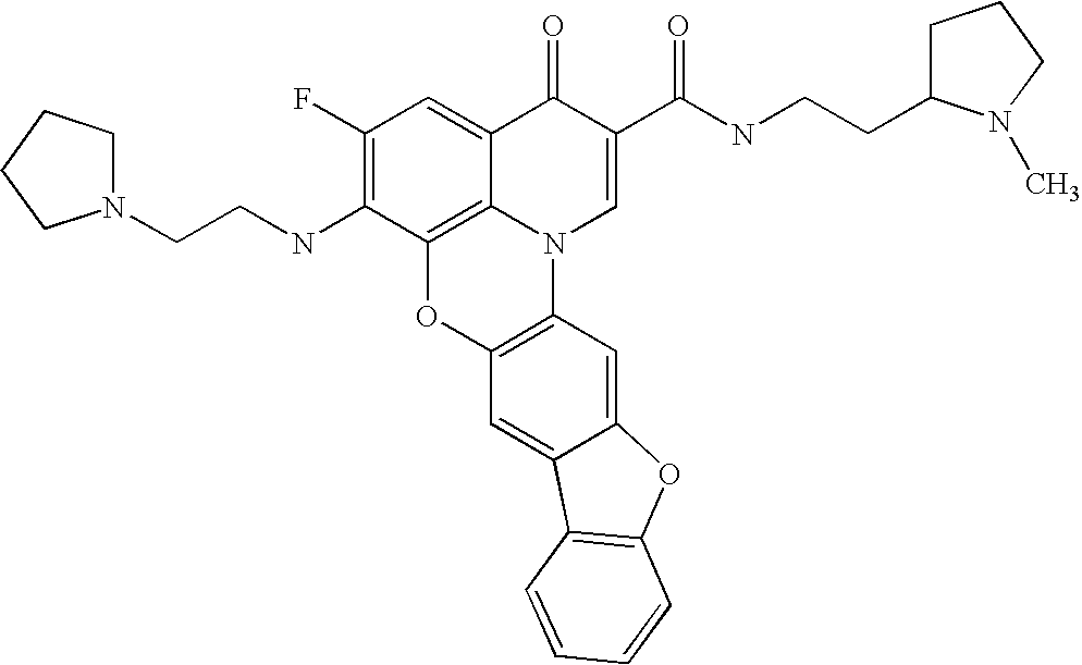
C1(F)=C(NCCN2CCCC2)C2=C3C(=C1)C(=O)C(C(=O)NCCC1CCCN1C)=CN3C1=C(O2)C=C2C(=C1)OC1=C2C=CC=C1
